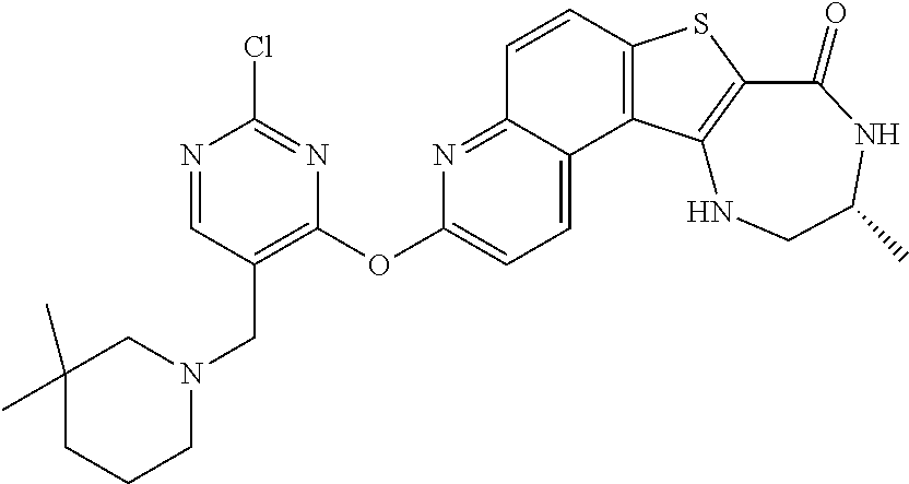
C1=CC2=C(C3=CC=C(OC4=C(CN5CC(C)(C)CCC5)C=NC(Cl)=N4)N=C13)C1=C(S2)C(=O)NC(C)CN1
